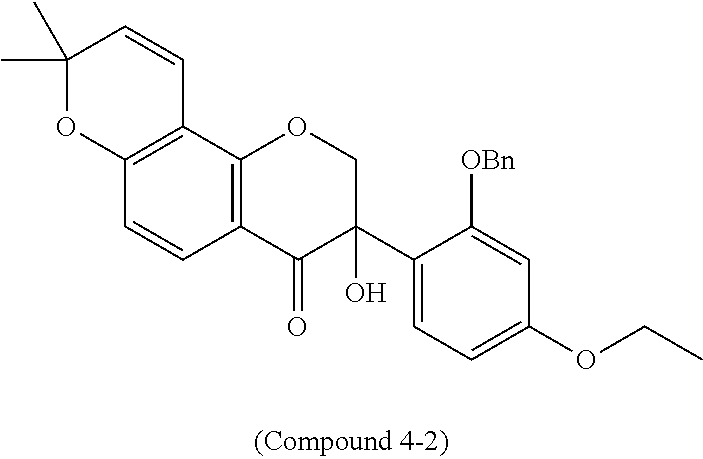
C1(C)(C)OC2=C(C=C1)C1=C(C=C2)C(=O)C(C2=CC=C(OCC)C=C2[OBn])(O)CO1
